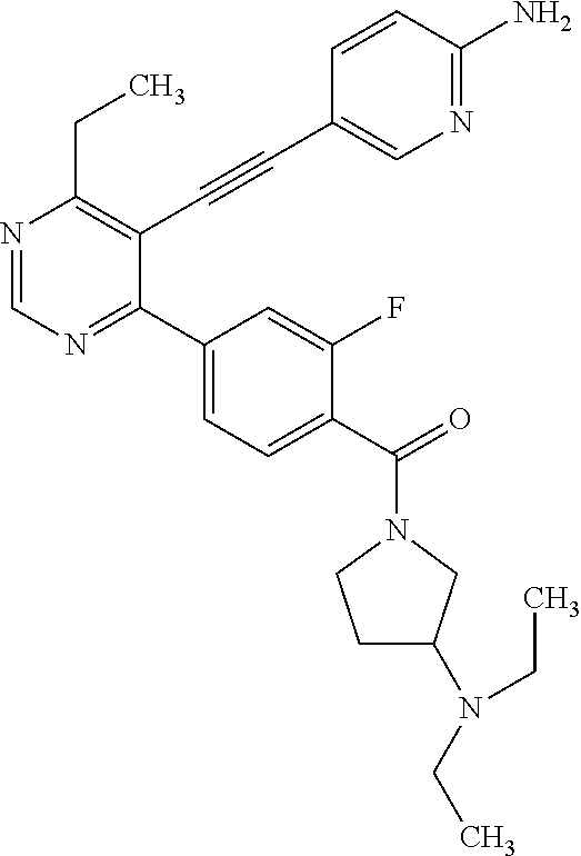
N1=CN=C(C2=CC=C(C(N3CCC(N(CC)CC)C3)=O)C(F)=C2)C(C#CC2=CN=C(N)C=C2)=C1CC
